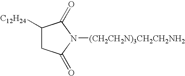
C1([C12H24])CC(=O)N([(CH2CH2N)3CH2CH2NH2])C1=O
